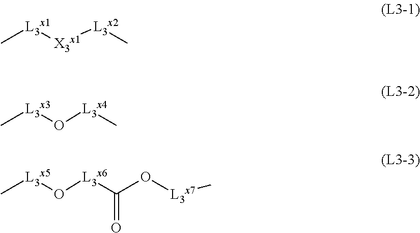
C[L3x1][X3x1][L3x2]C.C[L3x3]O[L3x4]C.C[L3x5]O[L3x6]C(O[L3x7]C)=O
